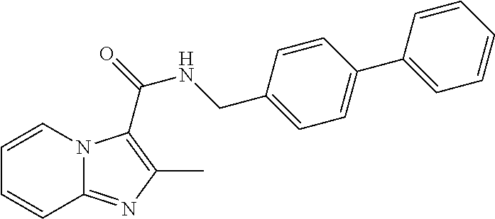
C1=CN2C(=NC(C)=C2C(=O)NCC2=CC=C(C3=CC=CC=C3)C=C2)C=C1
